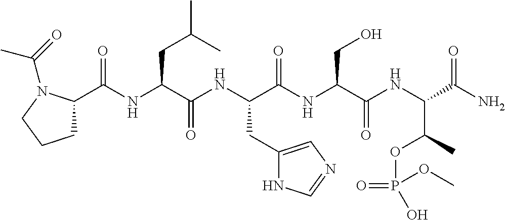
C(NC(C(NC(C(NC(C(NC(C(N)=O)C(C)OP(O)(=O)OC)=O)CO)=O)CC1=CN=CN1)=O)CC(C)C)(=O)C1CCCN1C(=O)C
